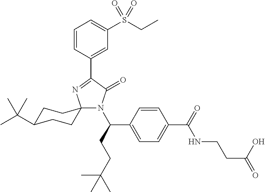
C1=CC(C2=NC3(N(C(CCC(C)(C)C)C4=CC=C(C(NCCC(=O)O)=O)C=C4)C2=O)CCC(C(C)(C)C)CC3)=CC(S(CC)(=O)=O)=C1
